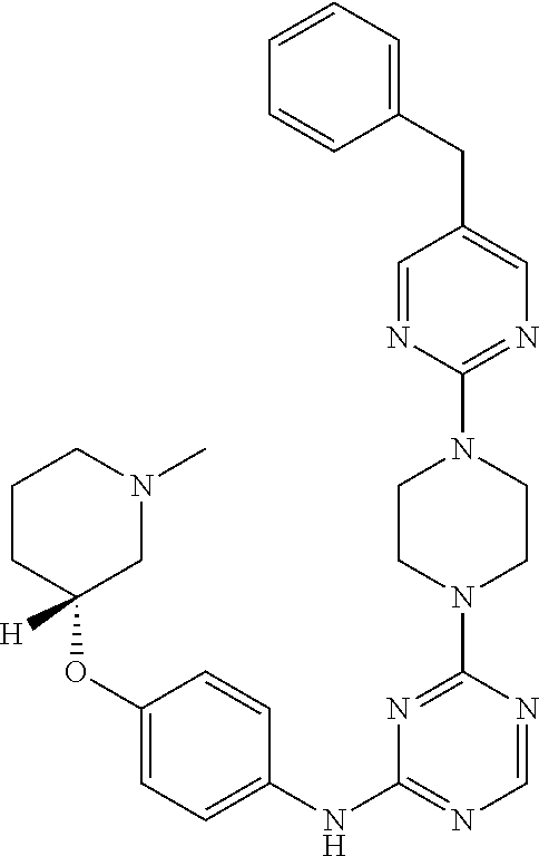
N1=C(NC2=CC=C(OC3([H])CN(C)CCC3)C=C2)N=C(N2CCN(C3=NC=C(CC4=CC=CC=C4)C=N3)CC2)N=C1
